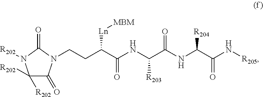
C1([R202])([R202])C(=O)N(CCC(C(=O)NC(C(NC(C(N[R205])=O)[R204])=O)[R203])[Ln][MBM])C(=O)N1[R202]
